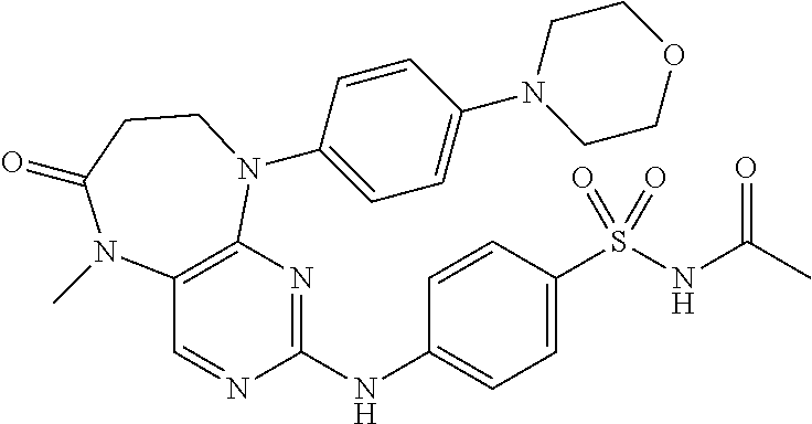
C1=CC(NC2=NC3=C(C=N2)N(C)C(=O)CCN3C2=CC=C(N3CCOCC3)C=C2)=CC=C1S(NC(C)=O)(=O)=O
